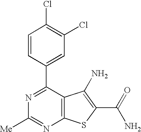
N1=C(C2=CC(Cl)=C(Cl)C=C2)C2=C(N=C1[Me])SC(C(N)=O)=C2N
